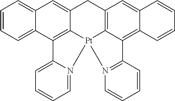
C12=C3C(=CC4=CC=CC=C14)CC1=C4C(=C5C(=C1)C=CC=C5)C1=N(C=CC=C1)[Pt]34N1=CC=CC=C21
